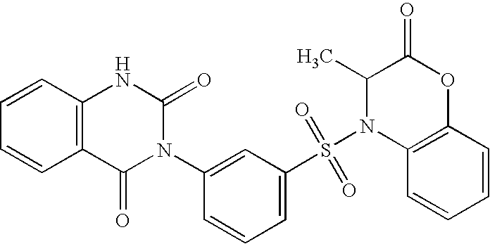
C1=CC2=C(C=C1)C(=O)N(C1=CC(S(N3C4=C(C=CC=C4)OC(=O)C3C)(=O)=O)=CC=C1)C(=O)N2
